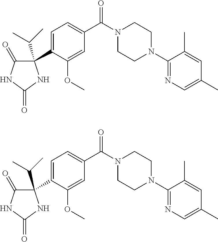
C1=C(C2(C(C)C)C(=O)NC(=O)N2)C(OC)=CC(C(N2CCN(C3=NC=C(C)C=C3C)CC2)=O)=C1.C1=C(C2(C(C)C)C(=O)NC(=O)N2)C(OC)=CC(C(N2CCN(C3=NC=C(C)C=C3C)CC2)=O)=C1
